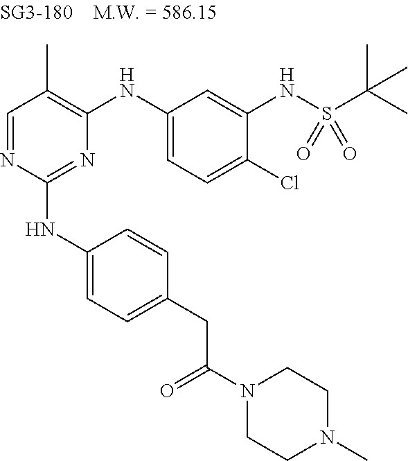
N1=C(NC2=CC=C(CC(N3CCN(C)CC3)=O)C=C2)N=CC(C)=C1NC1=CC=C(Cl)C(NS(C(C)(C)C)(=O)=O)=C1
